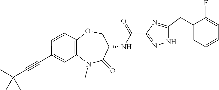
N1(C)C2=C(C=CC(C#CC(C)(C)C)=C2)OCC(NC(C2=NNC(CC3=CC=CC=C3F)=N2)=O)C1=O
